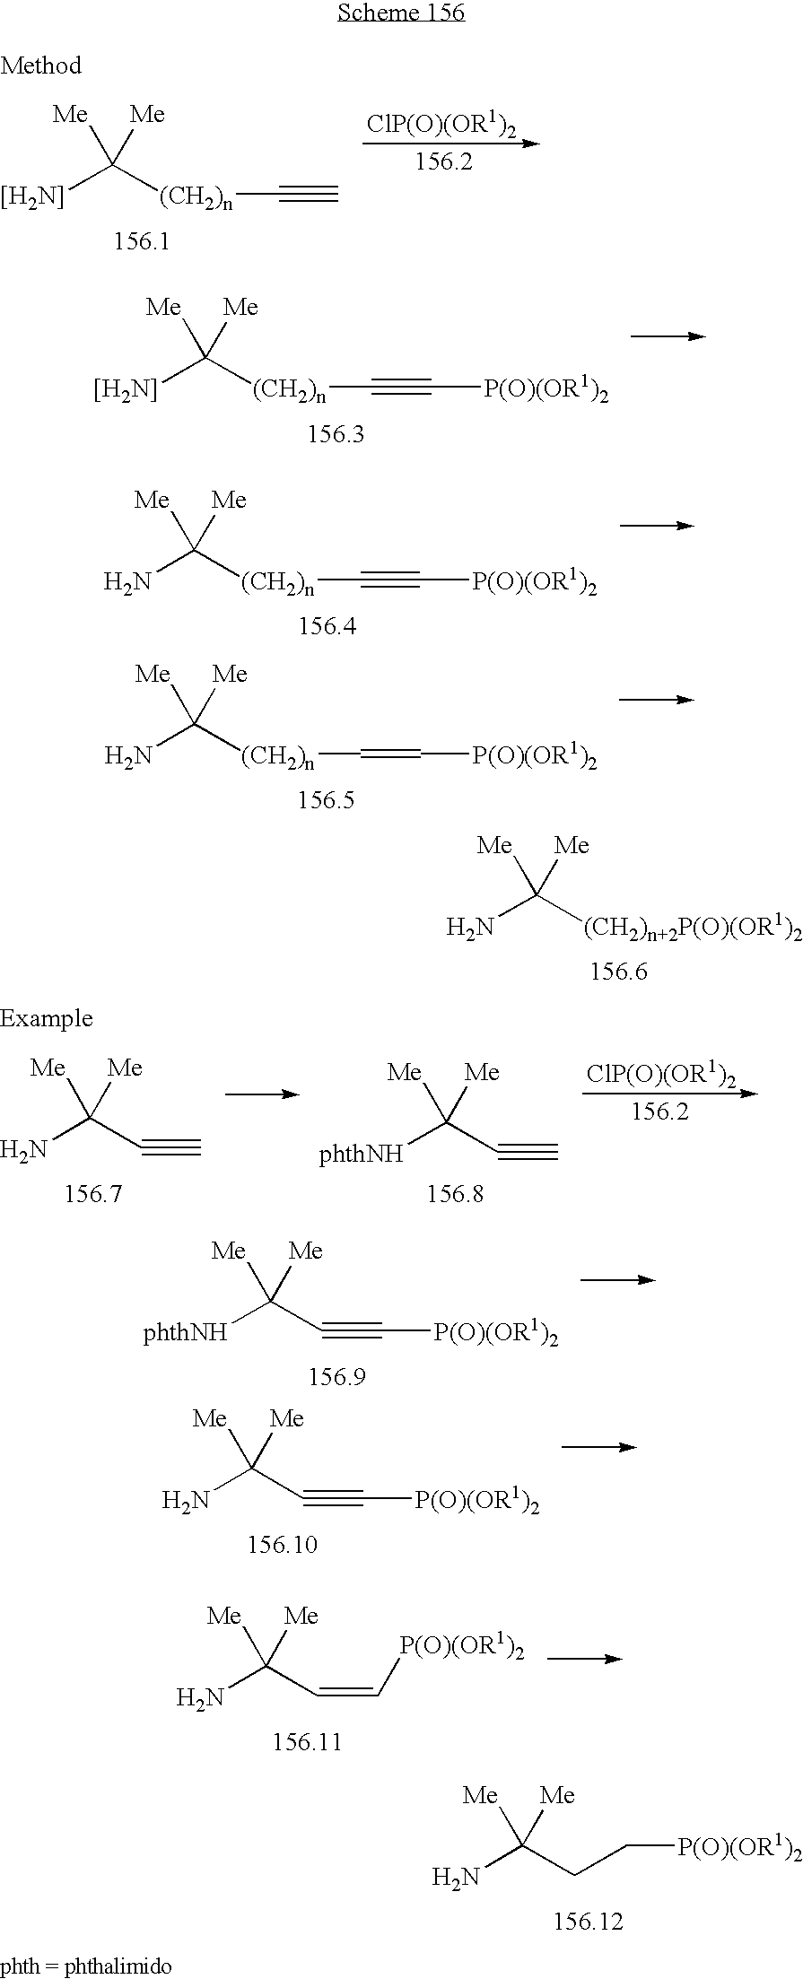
[[H2N]]C([(CH2)n]C#C)([Me])[Me].[[H2N]]C([(CH2)n]C#C[P(O)(OR1)2])([Me])[Me].NC([(CH2)n]C#C[P(O)(OR1)2])([Me])[Me].NC([(CH2)n]C=C[P(O)(OR1)2])([Me])[Me].NC([(CH2)n+2P(O)(OR1)2])([Me])[Me].NC(C#C)([Me])[Me].[phthNH]C(C#C)([Me])[Me].[phthNH]C(C#C[P(O)(OR1)2])([Me])[Me].NC(C#C[P(O)(OR1)2])([Me])[Me].NC(C=C[P(O)(OR1)2])([Me])[Me].NC(CC[P(O)(OR1)2])([Me])[Me]
